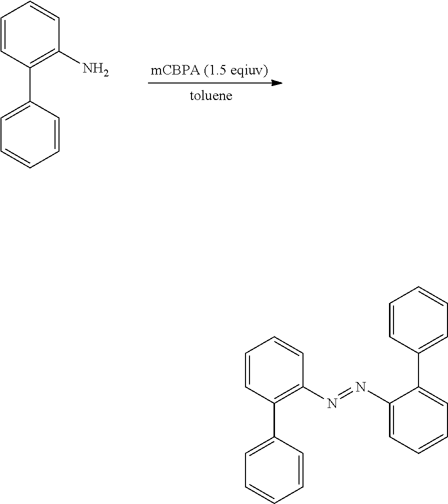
C1=CC(C2=CC=CC=C2)=C(N=NC2=CC=CC=C2C2=CC=CC=C2)C=C1.C1=CC(C2=CC=CC=C2)=C(N)C=C1
